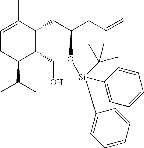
C1(C(C)C)C(CO)C(CC(CC=C)O[Si](C2=CC=CC=C2)(C2=CC=CC=C2)C(C)(C)C)C(C)=CC1
